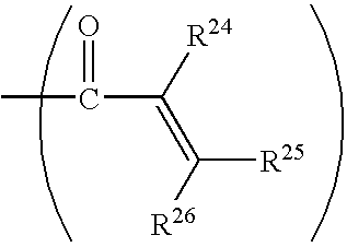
CC(C(=C([R26])[R25])[R24])=O
